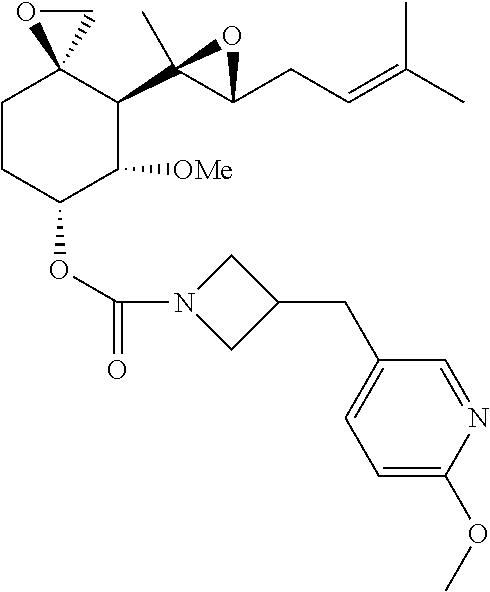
O(C1C([OMe])C(C2(C)C(CC=C(C)C)O2)C2(CC1)CO2)C(N1CC(CC2=CC=C(OC)N=C2)C1)=O
